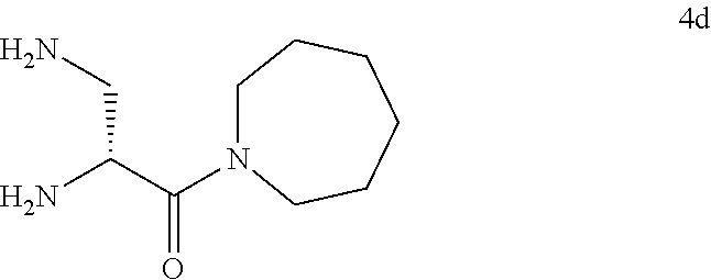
C1N(C(C(N)CN)=O)CCCCC1
